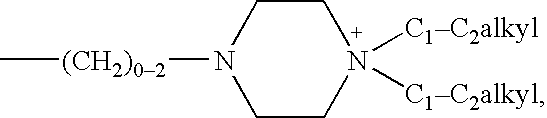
C[(CH2)02]N1CCN([C1C2alkyl])([C1C2alkyl])CC1
